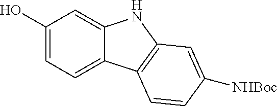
C1(O)=CC=C2C(=C1)NC1=C2C=CC([NHBoc])=C1
